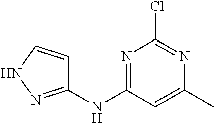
ClC1=NC(C)=CC(NC2=NNC=C2)=N1
